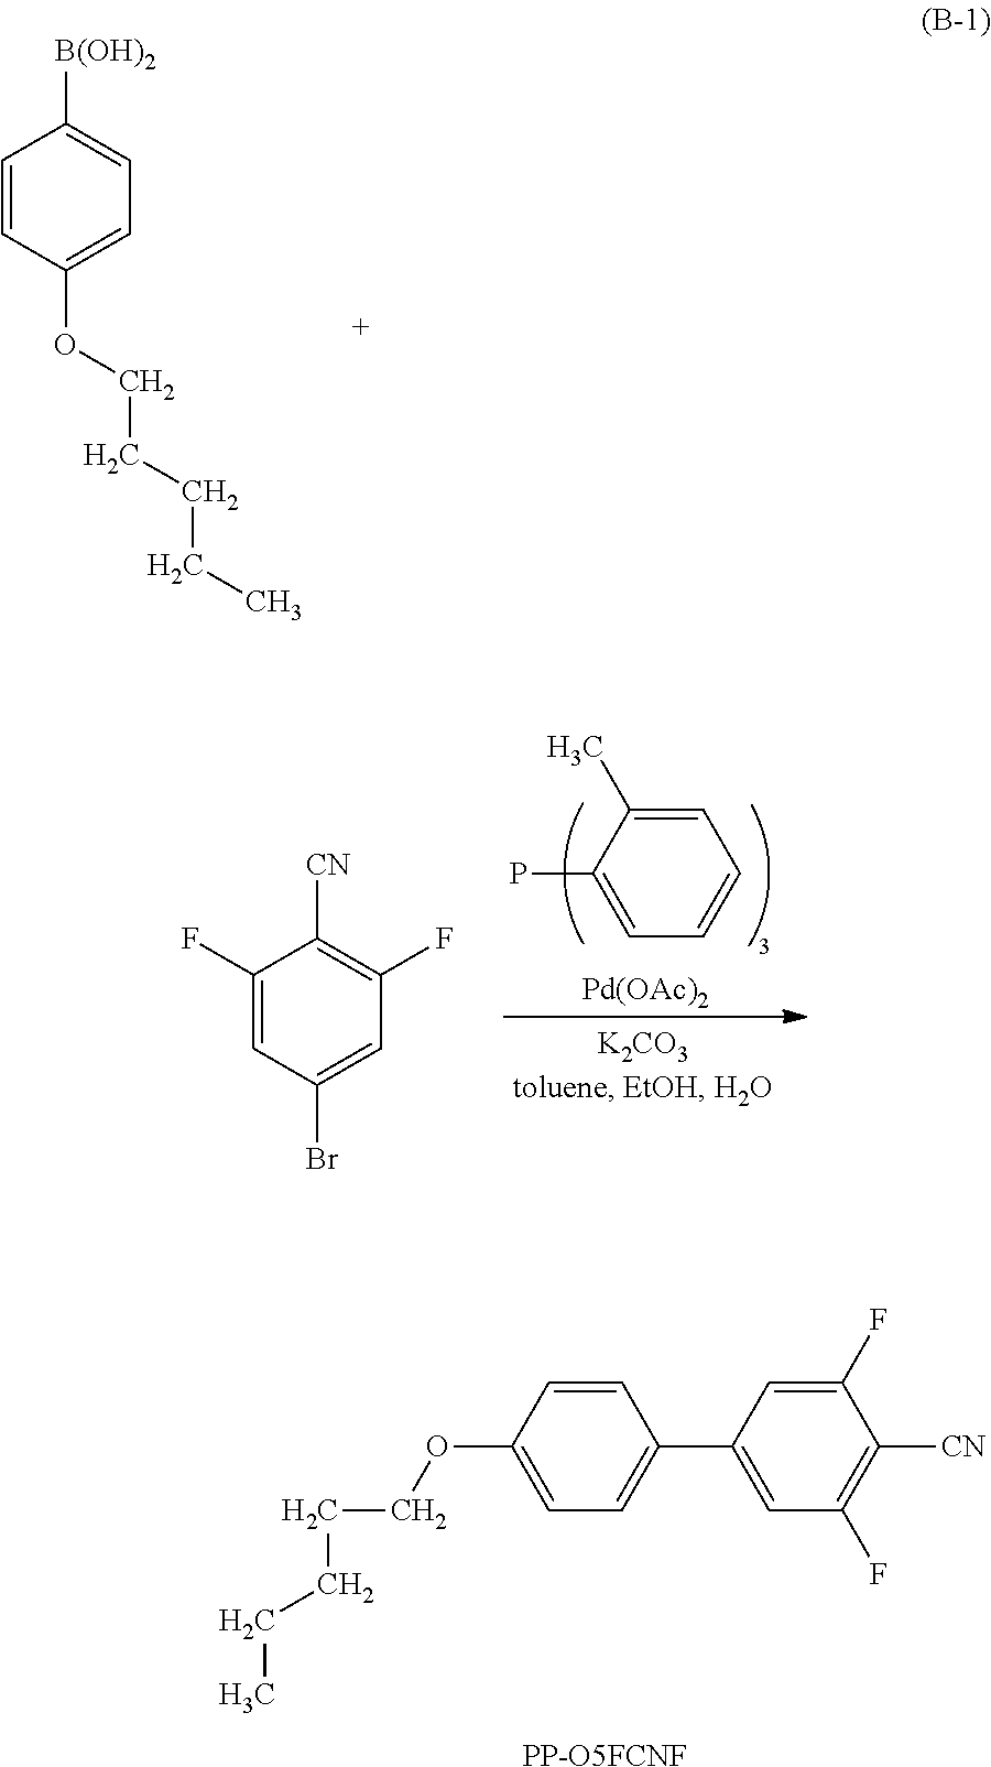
C1(OCCCCC)=CC=C(C2=CC(F)=C([CN])C(F)=C2)C=C1.[PP-O5FCNF].C1=CC(OCCCCC)=CC=C1[B(OH)2].C1(P)=CC=CC=C1C.[Pd(OAc)2].C1(F)=CC(Br)=CC(F)=C1[CN]
